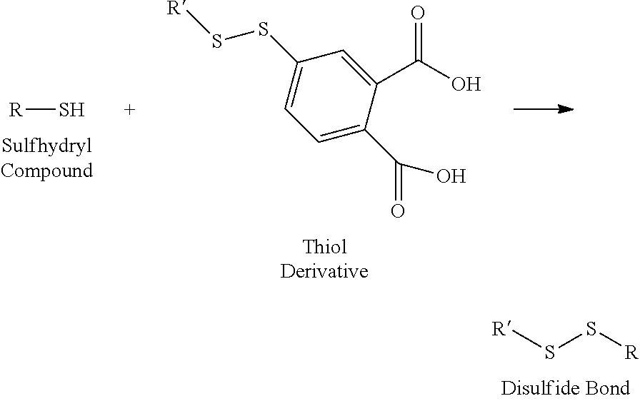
[R]S.C1=C(C(=O)O)C(C(O)=O)=CC(SS[R])=C1.S(S[R])[R]
